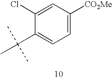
C1=C(Cl)C(C(C)(C)C)=CC=C1[CO2Me]
